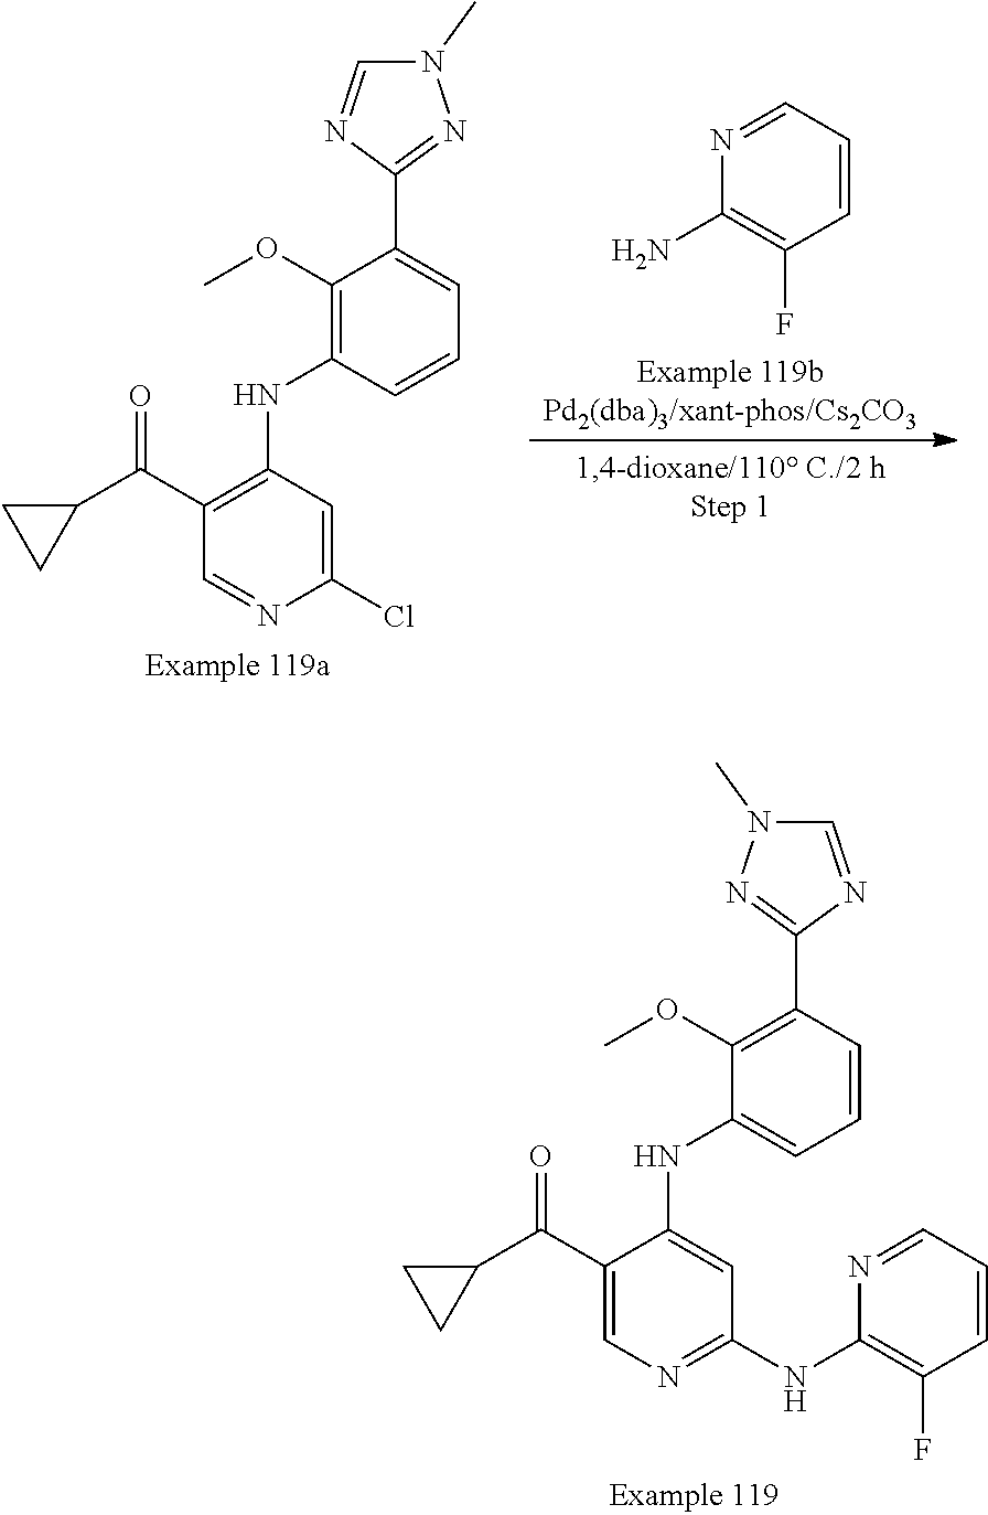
C1(OC)=C(NC2=C(C(C3CC3)=O)C=NC(Cl)=C2)C=CC=C1C1=NN(C)C=N1.N1=CC=CC(F)=C1N.C1(OC)=C(C2=NN(C)C=N2)C=CC=C1NC1=CC(NC2=C(F)C=CC=N2)=NC=C1C(C1CC1)=O
